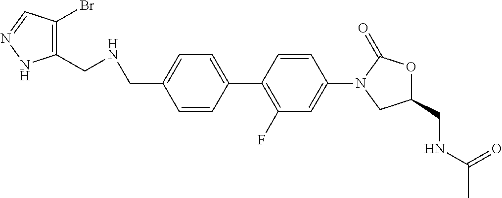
C1=CC(C2=C(F)C=C(N3CC(CNC(=O)C)OC3=O)C=C2)=CC=C1CNCC1=C(Br)C=NN1
